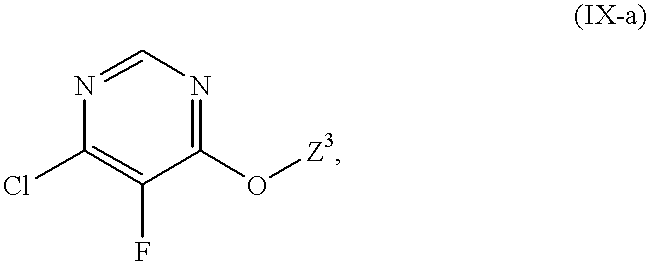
C1(O[Z3])=NC=NC(Cl)=C1F
